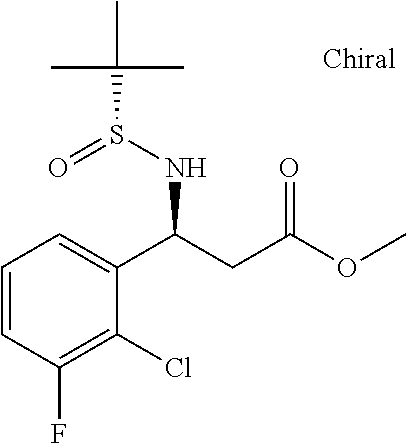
C(C(OC)=O)C(C1=CC=CC(F)=C1Cl)NS(C(C)(C)C)=O
